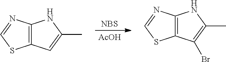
[NBS].[AcOH].C12=C(N=CS1)NC(C)=C2Br.C12=C(N=CS1)NC(C)=C2
